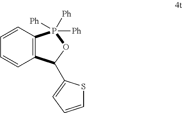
C12=C(C=CC=C1)P([Ph])([Ph])([Ph])OC2C1=CC=CS1
